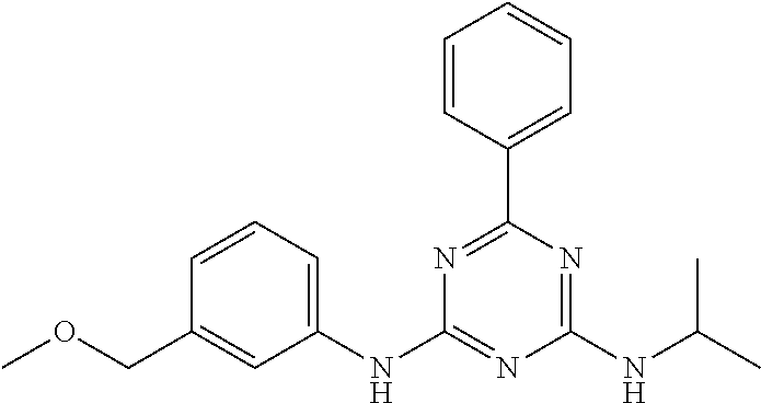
C1=CC=C(NC2=NC(NC(C)C)=NC(C3=CC=CC=C3)=N2)C=C1COC
